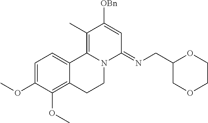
C1=C(OC)C(OC)=C2C(=C1)C1=C(C)C([OBn])=CC(=NCC3COCCO3)N1CC2
